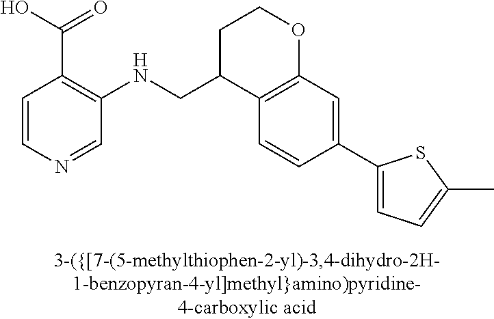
C1=CN=CC(NCC2C3=C(OCC2)C=C(C2=CC=C(C)S2)C=C3)=C1C(O)=O
